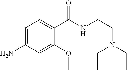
C1=C(N)C=C(OC)C(C(NCCN(CC)CC)=O)=C1
